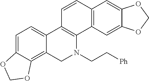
C1=C2C(=C3C(=C1)C1=C(N(CC[Ph])C3)C3=C(C=C1)C=C1C(=C3)OCO1)OCO2
